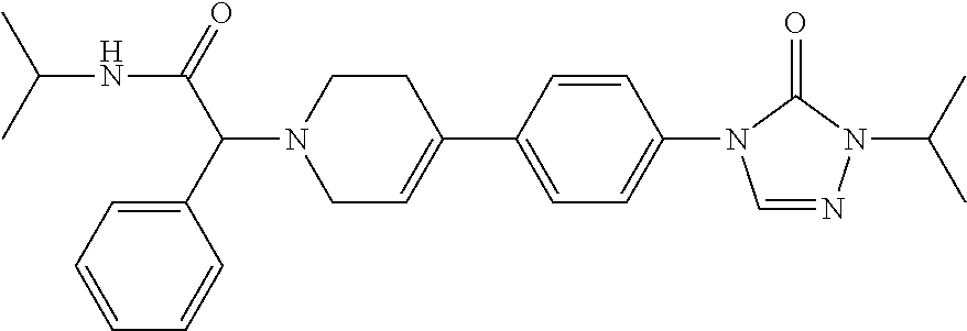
N(C(C(N1CC=C(C2=CC=C(N3C=NN(C(C)C)C3=O)C=C2)CC1)C1=CC=CC=C1)=O)C(C)C
